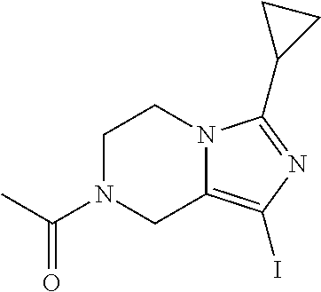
C1N(C(C)=O)CC2=C(I)N=C(C3CC3)N2C1
